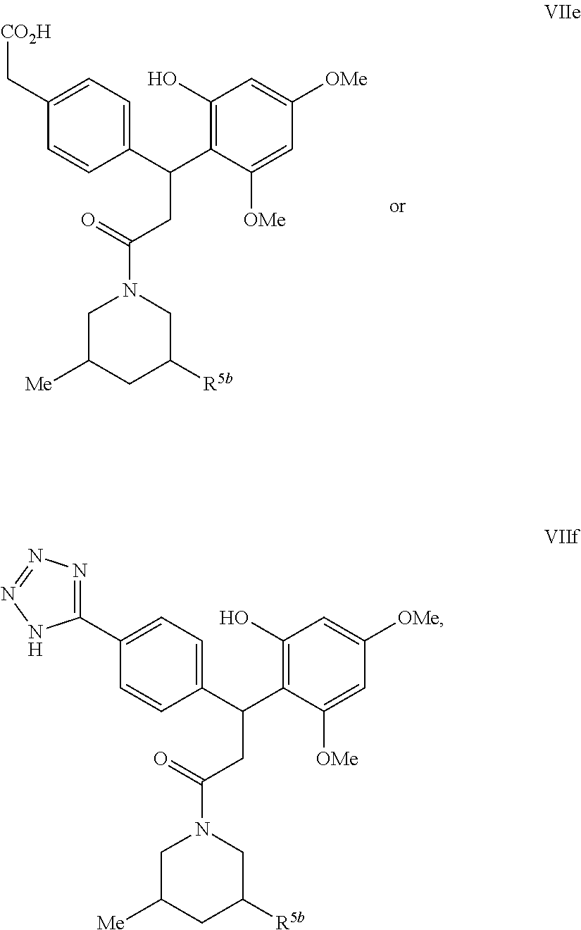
C(CC(=O)N1CC([Me])CC([R5b])C1)(C1=C(O)C=C([OMe])C=C1[OMe])C1=CC=C(C[CO2H])C=C1.C(CC(=O)N1CC([Me])CC([R5b])C1)(C1=C(O)C=C([OMe])C=C1[OMe])C1=CC=C(C2=NN=NN2)C=C1
